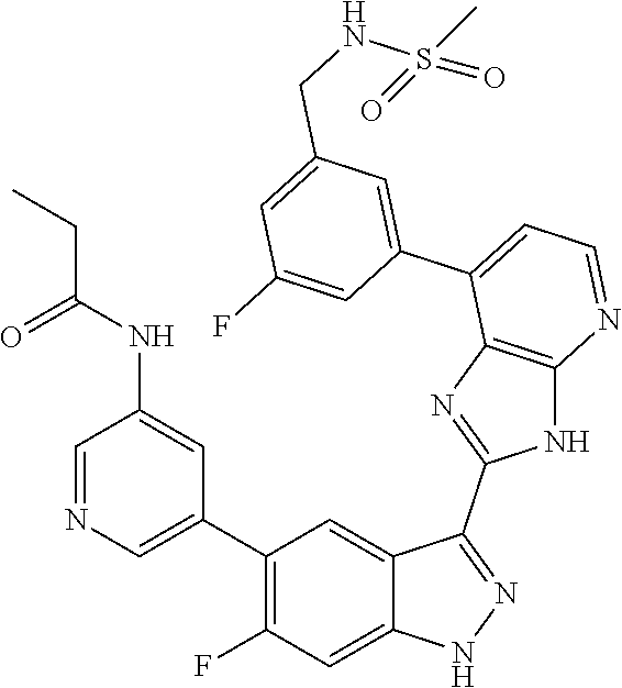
C1=NC=C(C2=C(F)C=C3C(=C2)C(C2=NC4=C(N2)N=CC=C4C2=CC(CNS(=O)(C)=O)=CC(F)=C2)=NN3)C=C1NC(=O)CC
